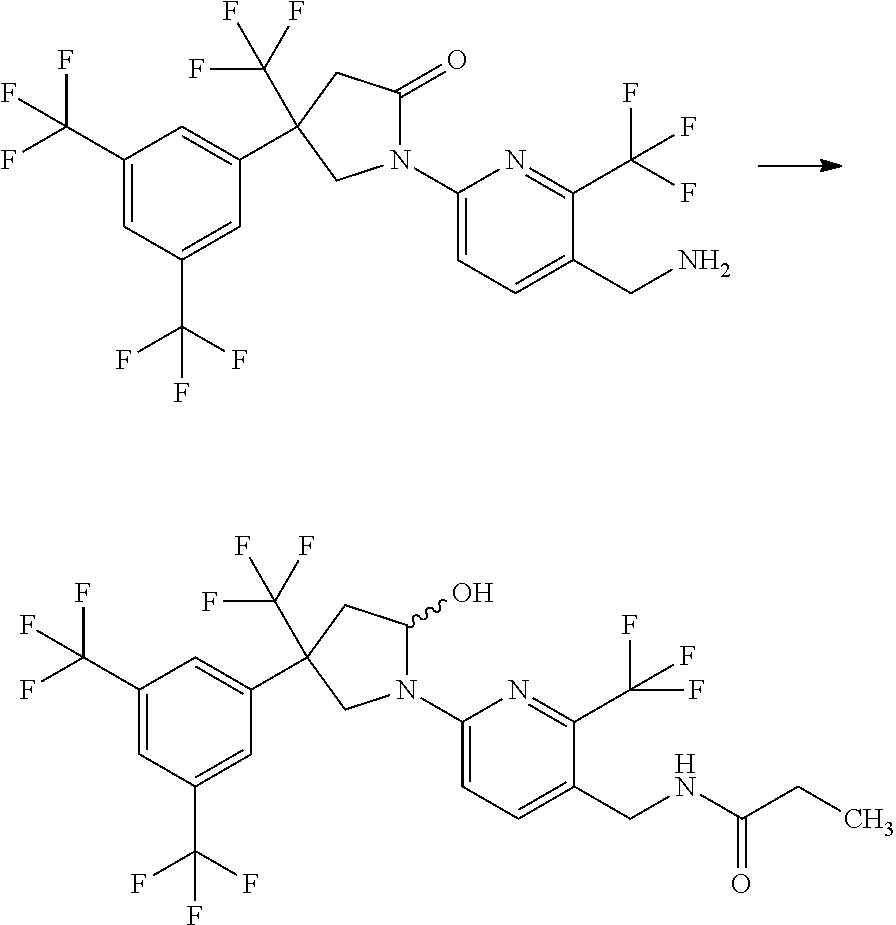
C1(N2C(=O)CC(C3=CC(C(F)(F)F)=CC(C(F)(F)F)=C3)(C(F)(F)F)C2)=CC=C(CN)C(C(F)(F)F)=N1.C1(N2C(O)CC(C3=CC(C(F)(F)F)=CC(C(F)(F)F)=C3)(C(F)(F)F)C2)=CC=C(CNC(CC)=O)C(C(F)(F)F)=N1
